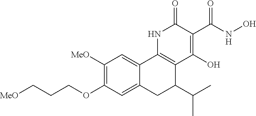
C1([MeO])=C(OCCC[MeO])C=C2C(=C1)C1=C(C(C(C)C)C2)C(O)=C(C(NO)=O)C(=O)N1
